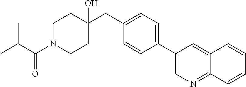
C1(CC2(O)CCN(C(C(C)C)=O)CC2)=CC=C(C2=CN=C3C(=C2)C=CC=C3)C=C1
